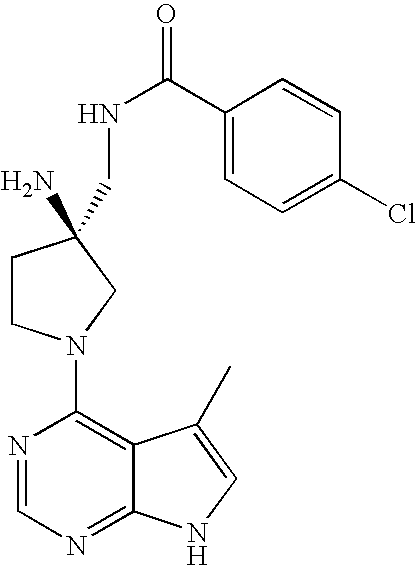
N1=CN=C2C(=C1N1CCC(N)(CNC(C3=CC=C(Cl)C=C3)=O)C1)C(C)=CN2
